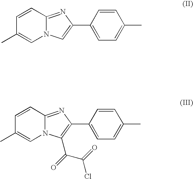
C12=NC(C3=CC=C(C)C=C3)=CN1C=C(C)C=C2.C12=NC(C3=CC=C(C)C=C3)=C(C(=O)C(Cl)=O)N1C=C(C)C=C2
